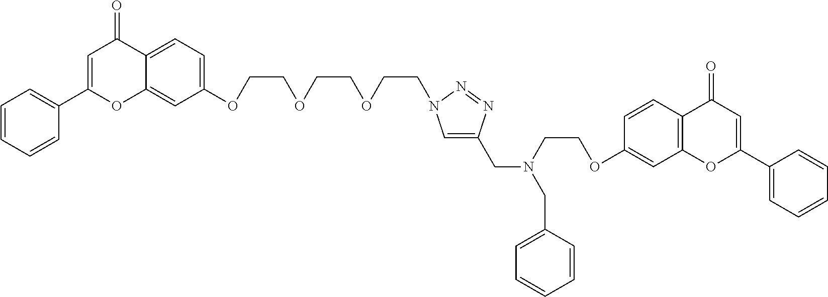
C(C1=CN(CCOCCOCCOC2=CC=C3C(=C2)OC(C2=CC=CC=C2)=CC3=O)N=N1)N(CC1=CC=CC=C1)CCOC1=CC2=C(C=C1)C(=O)C=C(C1=CC=CC=C1)O2
